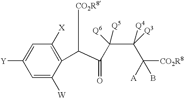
C1=C([Y])C=C([W])C(C([CO2R8])C(=O)C(C([Q3])([Q4])C([CO2R8])(B)[A])([Q6])[Q5])=C1[X]
